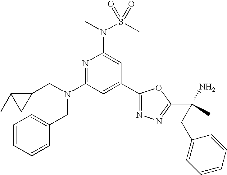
N1=C(N(CC2C(C)C2)CC2=CC=CC=C2)C=C(C2=NN=C(C(N)(C)CC3=CC=CC=C3)O2)C=C1N(C)S(C)(=O)=O
